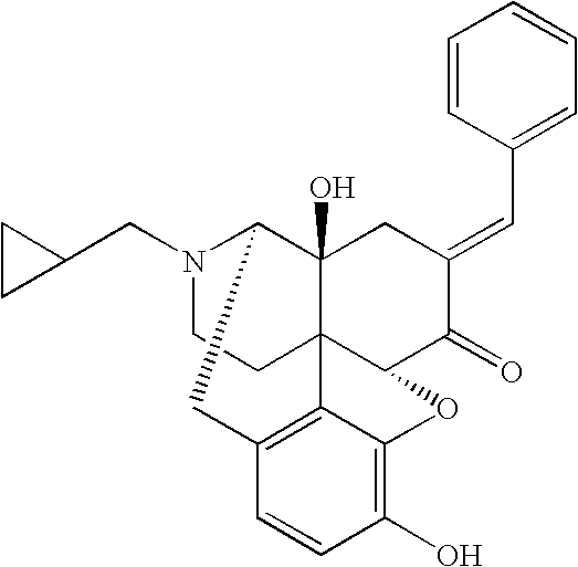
N1(CC2CC2)CCC23C4(O)C1CC1=C2C(=C(O)C=C1)OC3C(=O)C(=CC1=CC=CC=C1)C4
